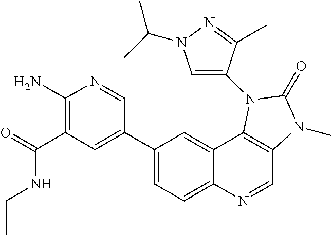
C1(N)=C(C(=O)NCC)C=C(C2=CC=C3C(=C2)C2=C(C=N3)N(C)C(=O)N2C2=CN(C(C)C)N=C2C)C=N1
